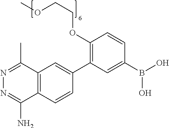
C1(OCCOC)=C(C2=CC3=C(C=C2)C(N)=NN=C3C)C=C(B(O)O)C=C1
